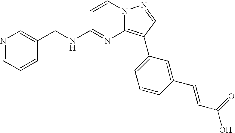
C1(CNC2=NC3=C(C4=CC=CC(C=CC(=O)O)=C4)C=NN3C=C2)=CN=CC=C1
